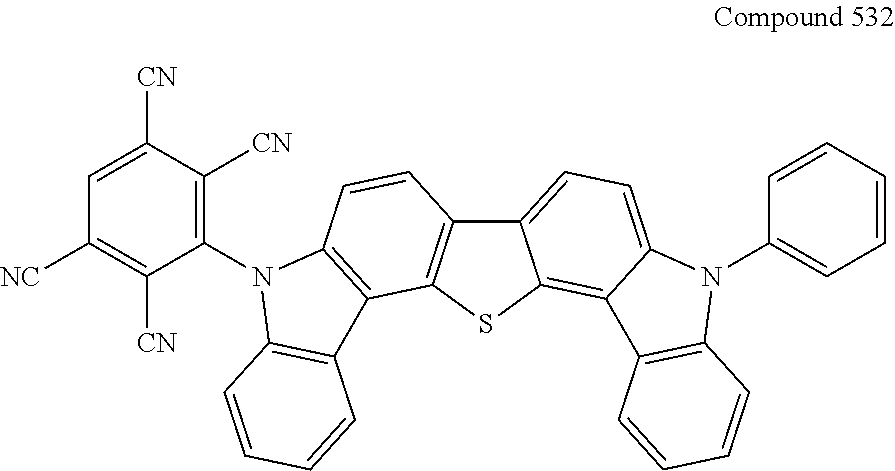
C12=CC=C3C(=C1SC1=C2C=CC2=C1C1=C(N2C2=C([CN])C([CN])=CC([NC])=C2[CN])C=CC=C1)C1=C(N3C2=CC=CC=C2)C=CC=C1
